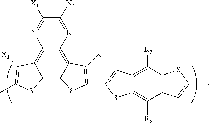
C12=C3C(=C4C(=C1C([X3])=C(C)S2)N=C([X1])C([X2])=N4)C([X4])=C(C1=CC2=C([R5])C4=C(C=C(C)S4)C([R6])=C2S1)S3
